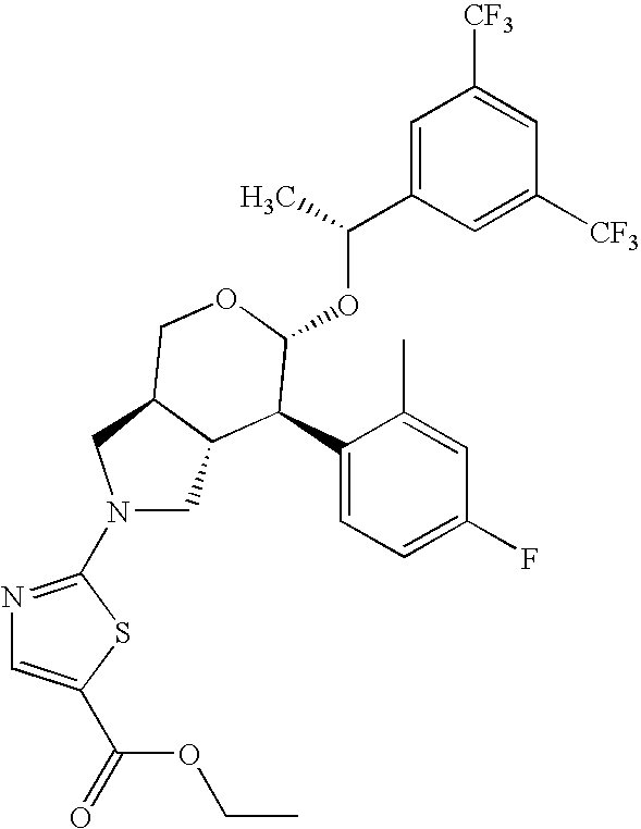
C1(C2C(OC(C3=CC([CF3])=CC([CF3])=C3)C)OCC3C2CN(C2=NC=C(C(OCC)=O)S2)C3)=CC=C(F)C=C1C
